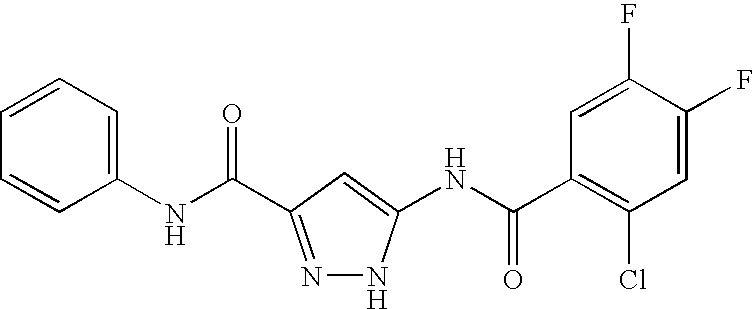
C1=CC=CC=C1NC(=O)C1=NNC(NC(C2=C(Cl)C=C(F)C(F)=C2)=O)=C1
